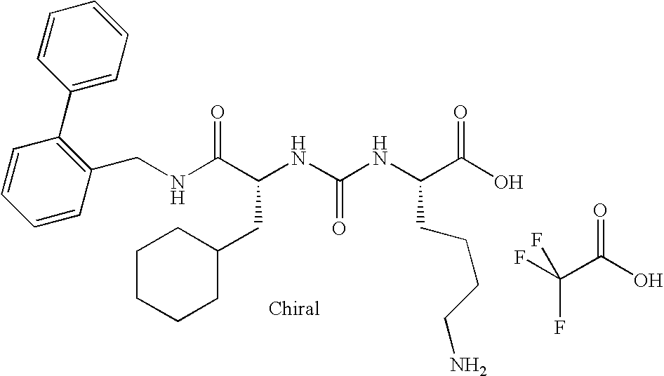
N(C(C(NC(NC(C(O)=O)CCCCN)=O)CC1CCCCC1)=O)CC1=C(C2=CC=CC=C2)C=CC=C1.FC(C(O)=O)(F)F
